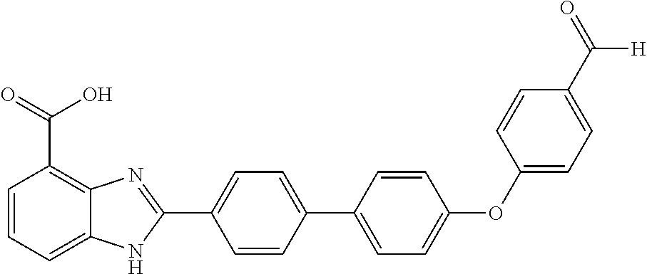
C1=CC(C2=CC=C(OC3=CC=C(C(=O)[H])C=C3)C=C2)=CC=C1C1=NC2=C(C(=O)O)C=CC=C2N1
